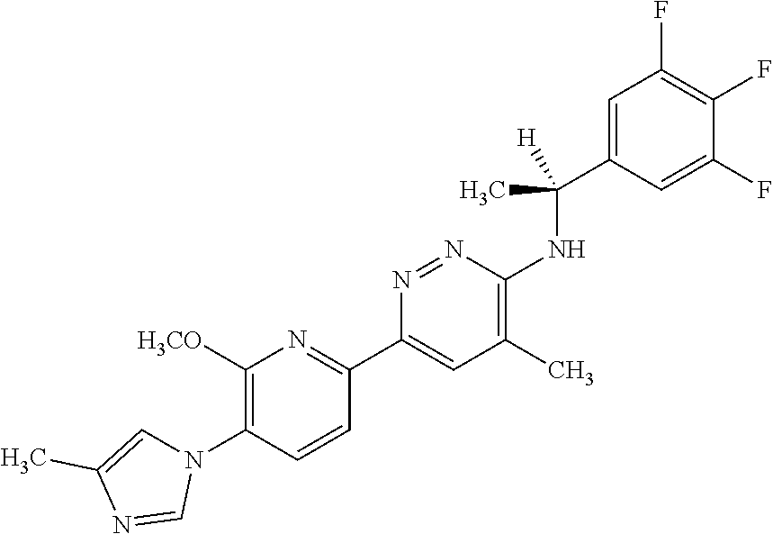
C1([H3CO])=C(N2C=C(C)N=C2)C=CC(C2=CC(C)=C(NC(C3=CC(F)=C(F)C(F)=C3)([H])C)N=N2)=N1
